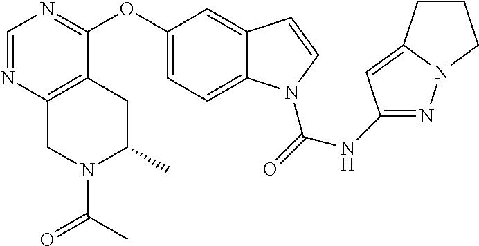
O(C1=CC=C2C(=C1)C=CN2C(=O)NC1=NN2C(=C1)CCC2)C1=NC=NC2=C1CC(C)N(C(=O)C)C2
